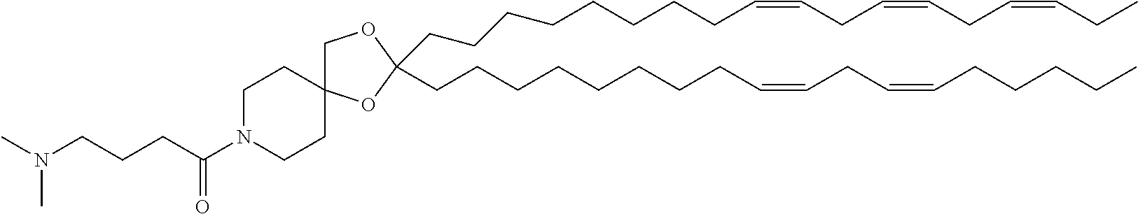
C(CCCCCCCC=CCC=CCC=CCC)C1(CCCCCCCCC=CCC=CCCCCC)OC2(CO1)CCN(C(CCCN(C)C)=O)CC2
